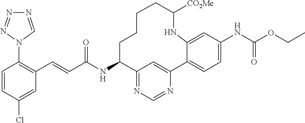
C1=CC(Cl)=CC(C=CC(NC2C3=NC=NC(=C3)C3=CC=C(NC(OCC)=O)C=C3NC([CO2Me])CCCC2)=O)=C1N1C=NN=N1
